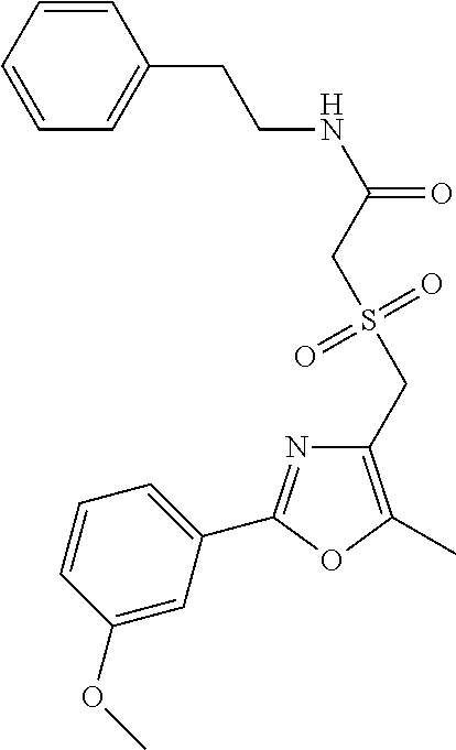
C1=CC=CC(CCNC(=O)CS(CC2=C(C)OC(C3=CC=CC(OC)=C3)=N2)(=O)=O)=C1
